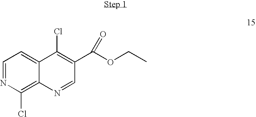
C1=NC(Cl)=C2C(=C1)C(Cl)=C(C(OCC)=O)C=N2
